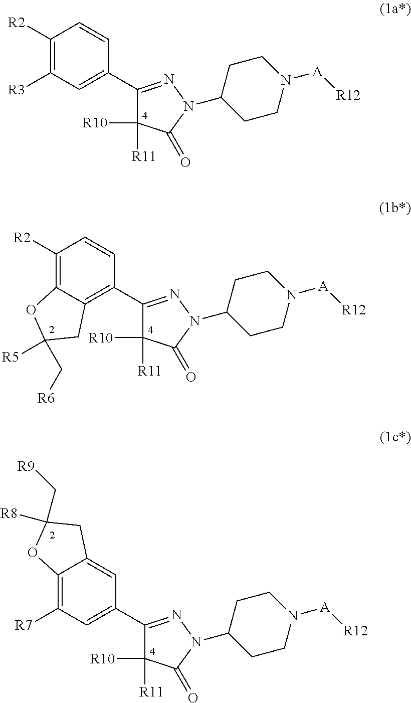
C1([R2])=C([R3])C=C(C2=NN(C3CCN([A][R12])CC3)C(=O)C2([R11])[R10])C=C1.C1([R2])=C2C(=C(C3=NN(C4CCN([A][R12])CC4)C(=O)C3([R11])[R10])C=C1)CC([R5])(C[R6])O2.C12=C([R7])C=C(C3=NN(C4CCN([A][R12])CC4)C(=O)C3([R11])[R10])C=C1CC([R8])(C[R9])O2
